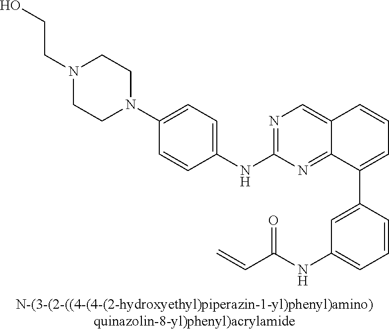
C1=CC(C2=CC=CC3=CN=C(NC4=CC=C(N5CCN(CCO)CC5)C=C4)N=C23)=CC(NC(C=C)=O)=C1
